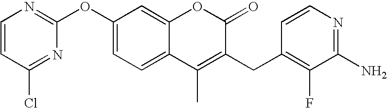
C1(OC2=NC=CC(Cl)=N2)=CC=C2C(=C1)OC(=O)C(CC1=C(F)C(N)=NC=C1)=C2C
